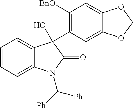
C1=CC=C2C(=C1)C(C1=C([BnO])C=C3C(=C1)OCO3)(O)C(=O)N2C([Ph])[Ph]
